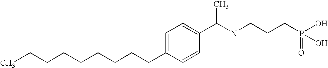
C(CCCCCCC1=CC=C(C(NCCCP(=O)(O)O)C)C=C1)CC
